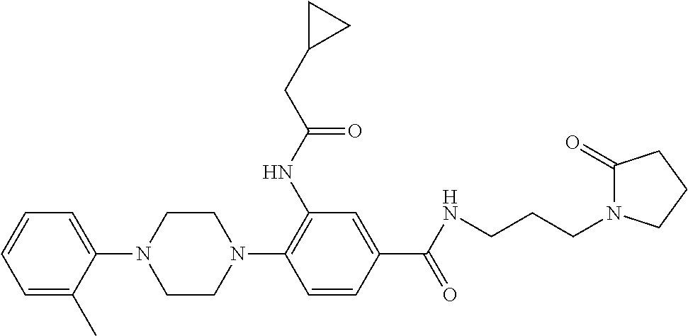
C1=C(C)C(N2CCN(C3=C(NC(=O)CC4CC4)C=C(C(NCCCN4C(=O)CCC4)=O)C=C3)CC2)=CC=C1
